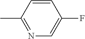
C1=CC(C)=NC=C1F
